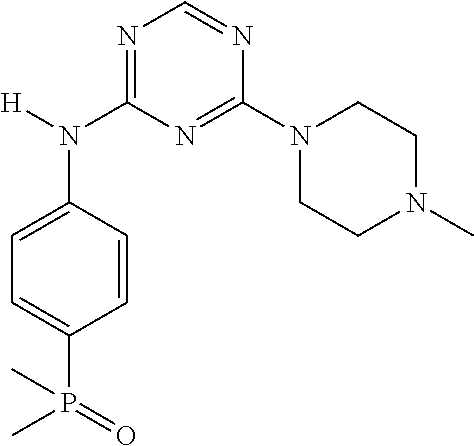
C1=CC(N([H])C2=NC=NC(N3CCN(C)CC3)=N2)=CC=C1P(=O)(C)C
